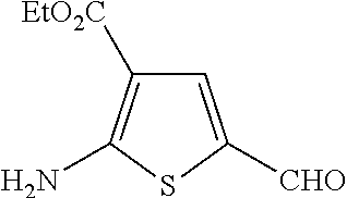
C1=C([CHO])SC(N)=C1[EtO2C]
